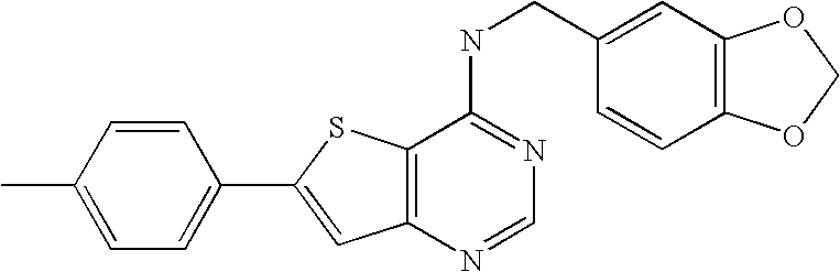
C1=CC(C)=CC=C1C1=CC2=C(S1)C(NCC1=CC3=C(C=C1)OCO3)=NC=N2
